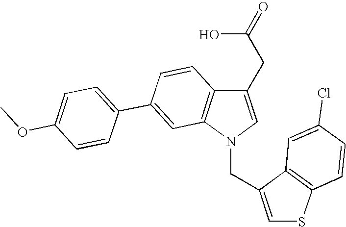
C1(CC(O)=O)=CN(CC2=CSC3=C2C=C(Cl)C=C3)C2=C1C=CC(C1=CC=C(OC)C=C1)=C2
